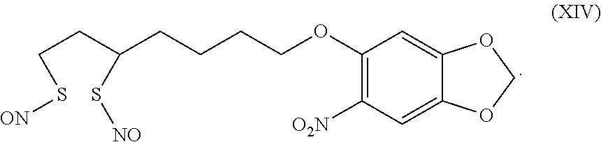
C(CC(CCCCOC1=C([O2N])C=C2C(=C1)OCO2)S[NO])S[ON]
